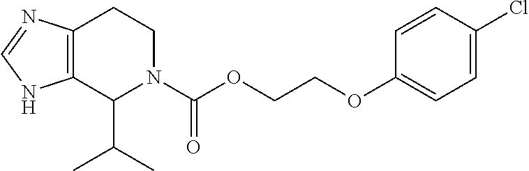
C12=C(C(C(C)C)N(C(OCCOC3=CC=C(Cl)C=C3)=O)CC1)NC=N2
